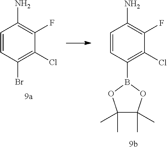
C1=CC(Br)=C(Cl)C(F)=C1N.C1=CC(B2OC(C)(C)C(C)(C)O2)=C(Cl)C(F)=C1N
